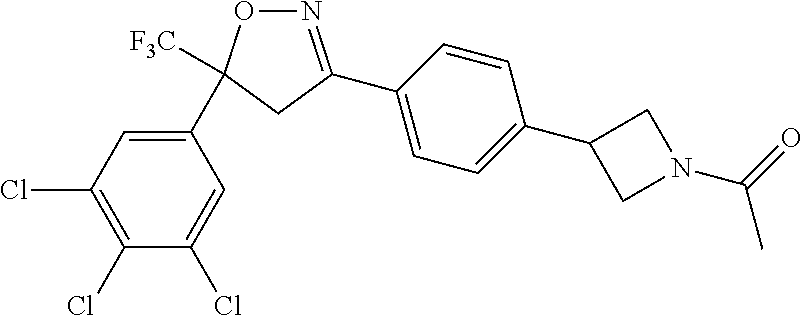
N1=C(C2=CC=C(C3CN(C(C)=O)C3)C=C2)CC([F3C])(C2=CC(Cl)=C(Cl)C(Cl)=C2)O1
